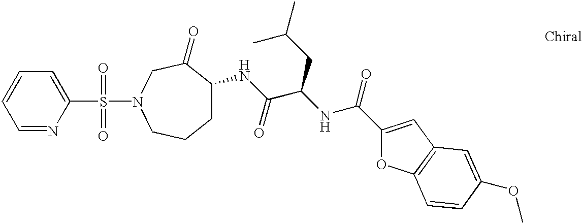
C1=NC(S(N2CC(=O)C(NC(C(NC(=O)C3=CC4=C(O3)C=CC(OC)=C4)CC(C)C)=O)CCC2)(=O)=O)=CC=C1
